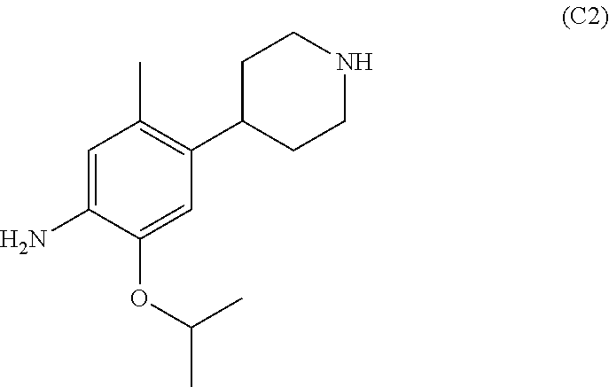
C1=C(N)C(OC(C)C)=CC(C2CCNCC2)=C1C
